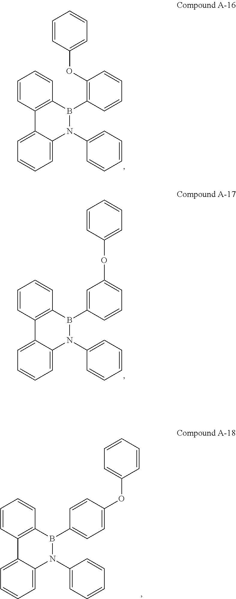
C1=CC2=C(C=C1)B(C1=C(OC3=CC=CC=C3)C=CC=C1)N(C1=CC=CC=C1)C1=CC=CC=C21.C1=CC2=C(C=C1)B(C1=CC(OC3=CC=CC=C3)=CC=C1)N(C1=CC=CC=C1)C1=CC=CC=C21.C1=CC2=C(C=C1)B(C1=CC=C(OC3=CC=CC=C3)C=C1)N(C1=CC=CC=C1)C1=CC=CC=C21
